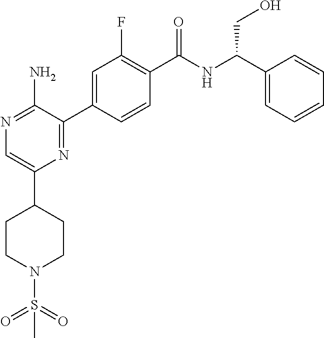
N1=C(N)C(C2=CC(F)=C(C([NH]C(C3=CC=CC=C3)CO)=O)C=C2)=NC(C2CCN(S(=O)(=O)C)CC2)=C1
